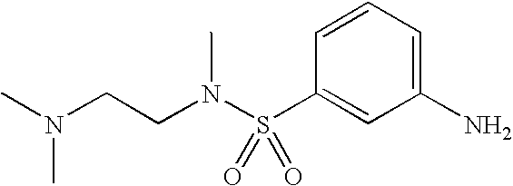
C1(N)=CC=CC(S(N(CCN(C)C)C)(=O)=O)=C1
